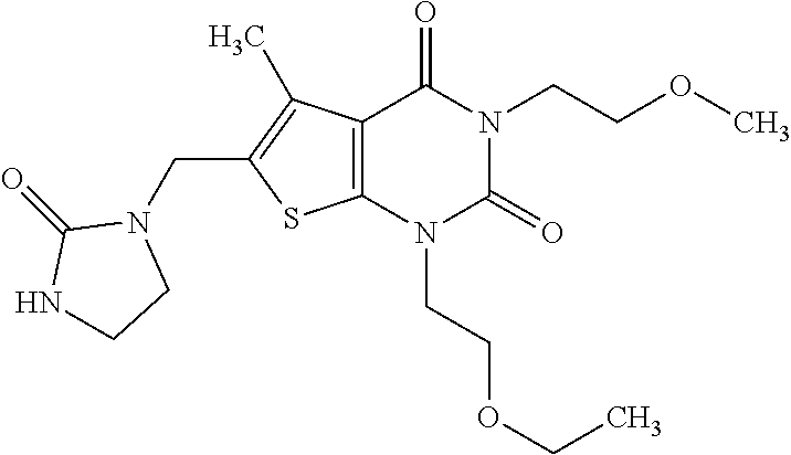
C12=C(N(CCOCC)C(=O)N(CCOC)C1=O)SC(CN1C(=O)NCC1)=C2C
